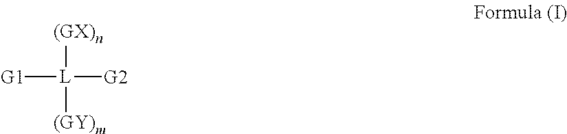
[(GX)n][L]([(GY)m])([G2])[G1]
